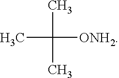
C([ONH2])(C)(C)C
